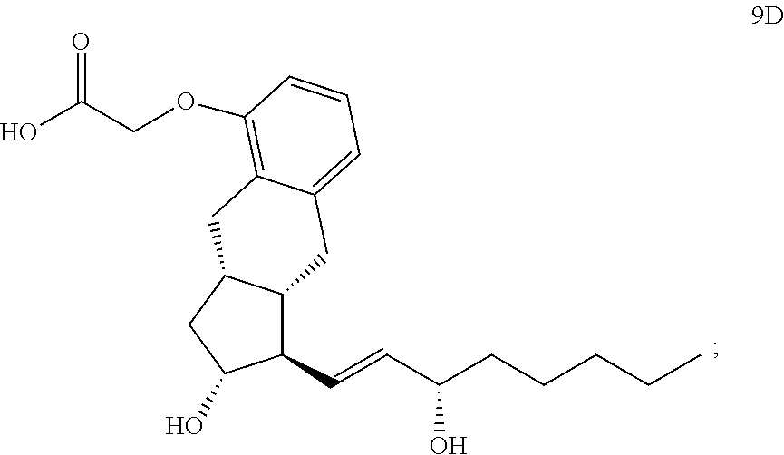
C12C(C=CC(CCCCC)O)C(O)CC1CC1=C(OCC(O)=O)C=CC=C1C2
